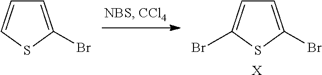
C1=C(Br)SC=C1.C1=C(Br)SC(Br)=C1.[X]
